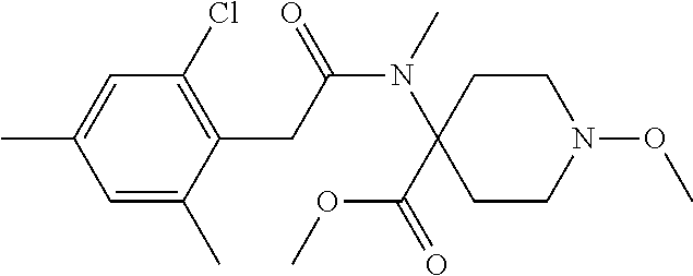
C1=C(C)C(CC(N(C)C2(C(=O)OC)CCN(OC)CC2)=O)=C(Cl)C=C1C
